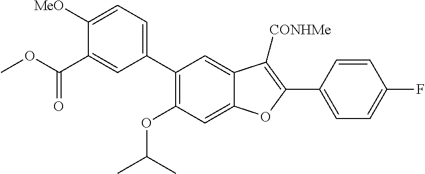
C12=CC(C3=CC=C([MeO])C(C(OC)=O)=C3)=C(OC(C)C)C=C1OC(C1=CC=C(F)C=C1)=C2[CONHMe]
